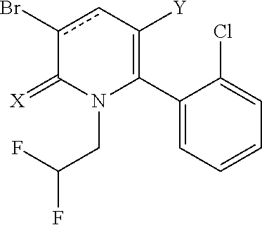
C1(C2=C([Y])cc(Br)C(=[X])N2CC(F)F)=CC=CC=C1Cl
